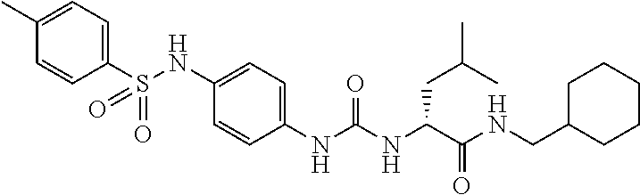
C1(C)=CC=C(S(NC2=CC=C(NC(NC(C(NCC3CCCCC3)=O)CC(C)C)=O)C=C2)(=O)=O)C=C1
